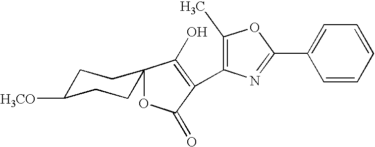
C1=CC=CC=C1C1=NC(C2=C(O)C3(OC2=O)CCC([H3CO])CC3)=C(C)O1
